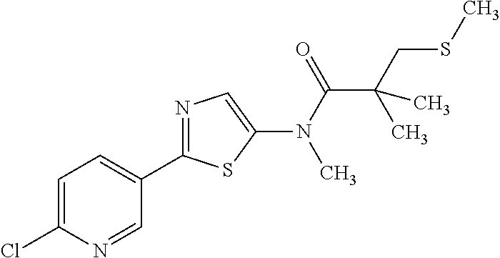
C1(Cl)=CC=C(C2=NC=C(N(C(=O)C(CSC)(C)C)C)S2)C=N1
